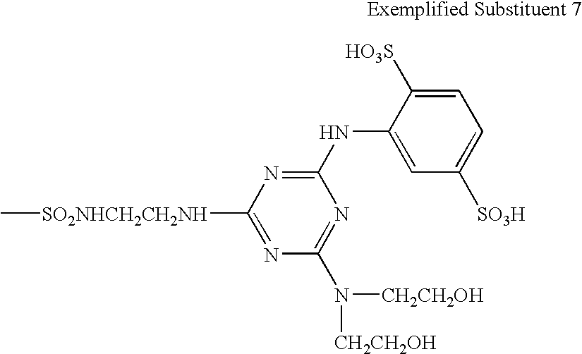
C1([HO3S])=CC=C([SO3H])C=C1NC1=NC([SO2NHCH2CH2NH]C)=NC(N([CH2CH2OH])[CH2CH2OH])=N1
